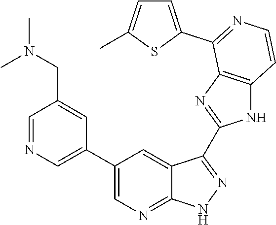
C1=NC=C(C2=CN=C3C(=C2)C(C2=NC4=C(N2)C=CN=C4C2=CC=C(C)S2)=NN3)C=C1CN(C)C
